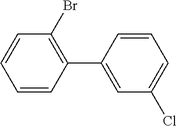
C1=CC=CC(C2=CC(Cl)=CC=C2)=C1Br
